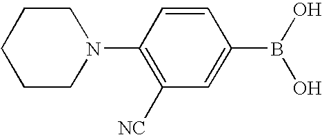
C1(N2CCCCC2)=C([NC])C=C(B(O)O)C=C1
